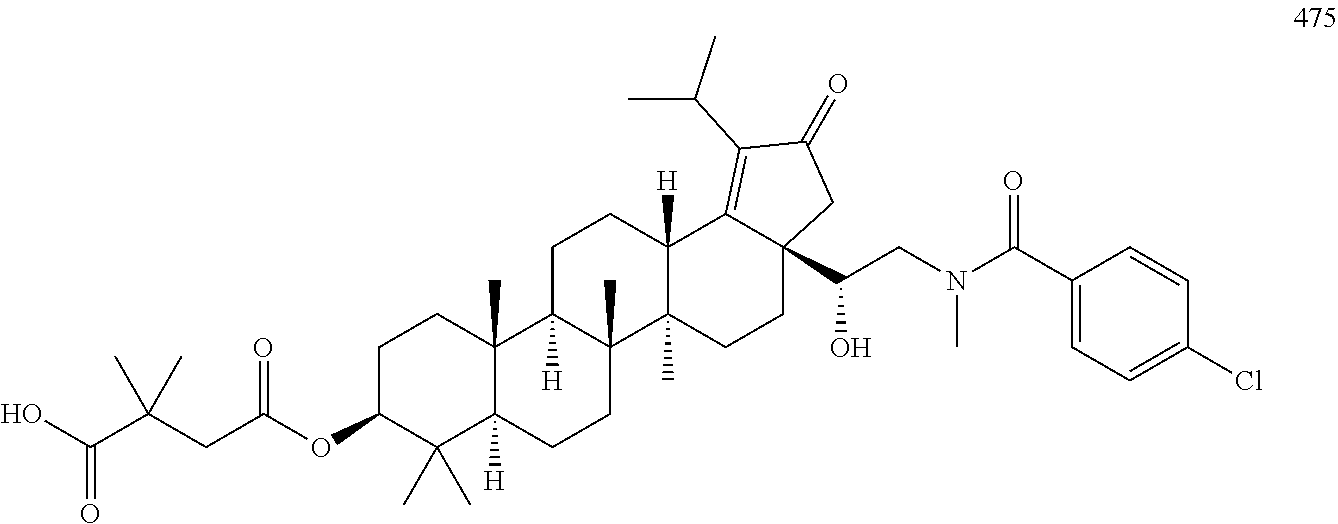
C1C(OC(CC(C(O)=O)(C)C)=O)C(C)(C)C2([H])C(C)(C1)C1([H])C(C)(CC2)C2(C)C([H])(CC1)C1=C(C(C)C)C(=O)CC1(C(CN(C(C1=CC=C(Cl)C=C1)=O)C)O)CC2
